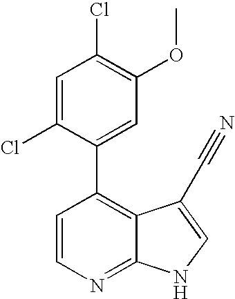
C1=CN=C2C(=C1C1=CC(OC)=C(Cl)C=C1Cl)C(C#N)=CN2
